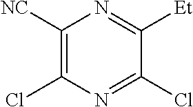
C1([NC])=C(Cl)N=C(Cl)C([Et])=N1
